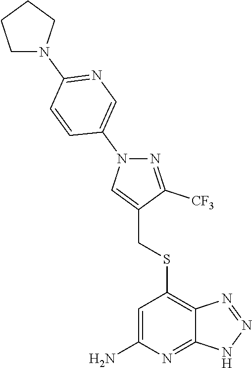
S(C1=C2C(=NC(N)=C1)NN=N2)CC1=CN(C2=CN=C(N3CCCC3)C=C2)N=C1[CF3]
